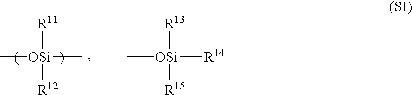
C[OSi](C)([R11])[R12].C[OSi]([R14])([R13])[R15]
